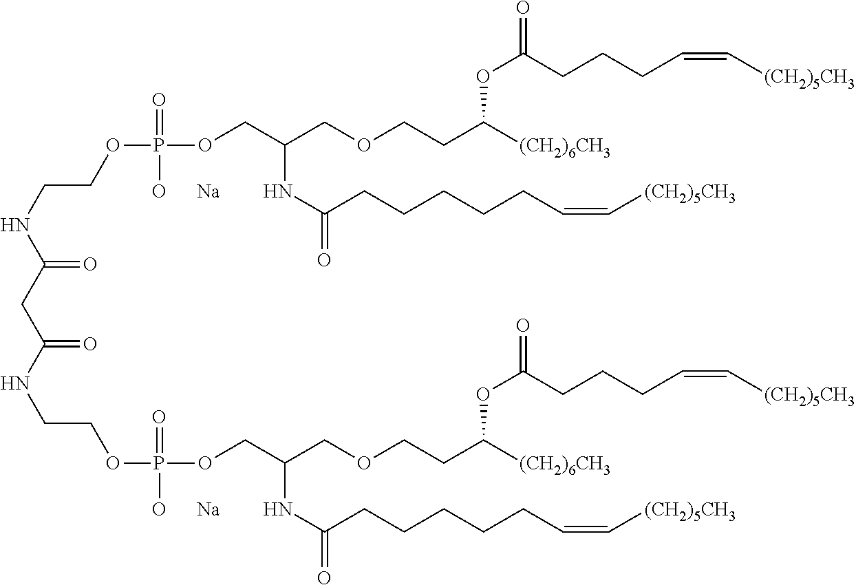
C(C(NCCOP(OCC(COCCC([(CH2)6CH3])OC(=O)CCCC=C[(CH2)5CH3])NC(=O)CCCCCC=C[(CH2)5CH3])(=O)[O      Na])=O)C(NCCOP(OCC(COCCC([(CH2)6CH3])OC(=O)CCCC=C[(CH2)5CH3])NC(=O)CCCCCC=C[(CH2)5CH3])(=O)[O      Na])=O
